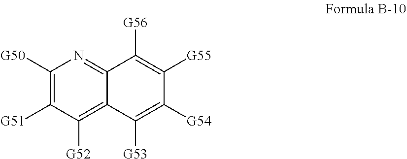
C1([G50])=C([G51])C([G52])=C2C(=N1)C([G56])=C([G55])C([G54])=C2[G53]
